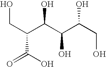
OCC(C(C(C(CO)O)O)O)C(O)=O
